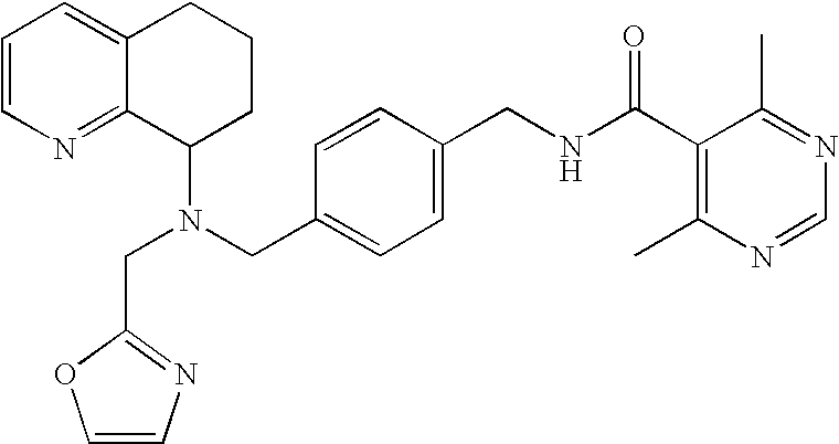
N(CC1=CC=C(CNC(C2=C(C)N=CN=C2C)=O)C=C1)(C1CCCC2=CC=CN=C12)CC1=NC=CO1
